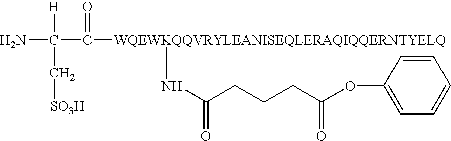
[WQEWKQQVRYLEANISEQLERAQIQQERNTYELQ](C(C(N)([H])C[SO3H])=O)NC(CCCC(OC1=CC=CC=C1)=O)=O
